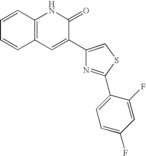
C1=CC2=C(C=C1)NC(=O)C(C1=CSC(C3=CC=C(F)C=C3F)=N1)=C2
